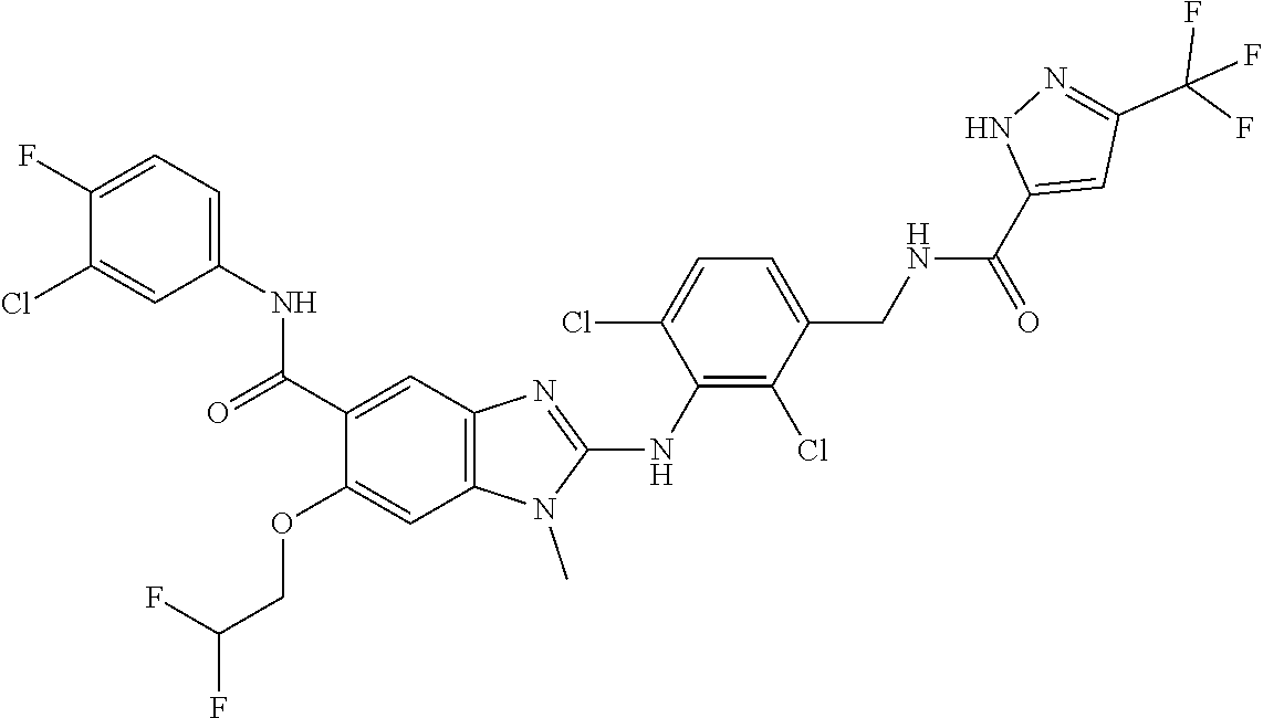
C1(C(NC2=CC=C(F)C(Cl)=C2)=O)=CC2=C(C=C1OCC(F)F)N(C)C(NC1=C(Cl)C(CNC(C3=CC(C(F)(F)F)=NN3)=O)=CC=C1Cl)=N2
